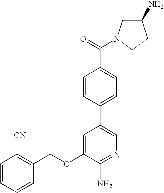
C1=CC=CC(COC2=CC(C3=CC=C(C(=O)N4CC(N)CC4)C=C3)=CN=C2N)=C1[CN]
